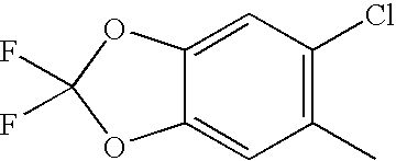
C12=CC(Cl)=C(C)C=C1OC(F)(F)O2
